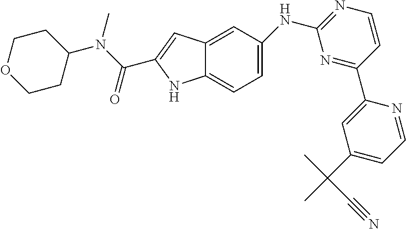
C1=CC(C2=CC(C(C)(C)C#N)=CC=N2)=NC(NC2=CC=C3C(=C2)C=C(C(N(C2CCOCC2)C)=O)N3)=N1
